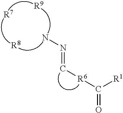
NN=C[R6]C(=O)[R1].[R7].[R8].[R9]
